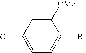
C1(O)=CC=C(Br)C([OMe])=C1
